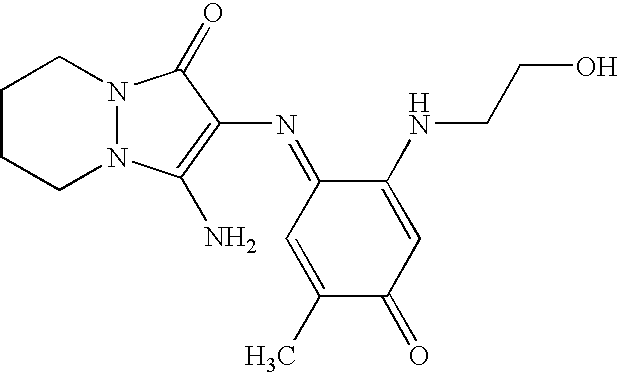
C1CCN2N(C1)C(=O)C(N=C1C=C(C)C(=O)C=C1NCCO)=C2N
